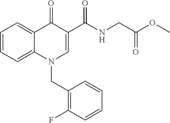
C1=CC=C2C(=C1)C(=O)C(C(NCC(OC)=O)=O)=CN2CC1=C(F)C=CC=C1
